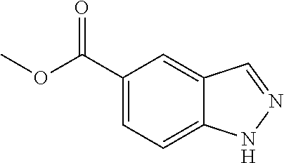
C1(C(OC)=O)=CC=C2C(=C1)C=NN2
